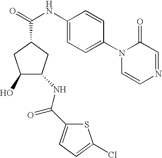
O=C(NC1=CC=C(N2C=CN=CC2=O)C=C1)C1CC(O)C(NC(C2=CC=C(Cl)S2)=O)C1
